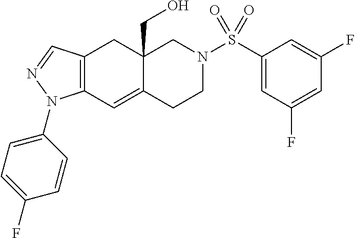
C12=C(C=C3C(CO)(C1)CN(S(C1=CC(F)=CC(F)=C1)(=O)=O)CC3)N(C1=CC=C(F)C=C1)N=C2
